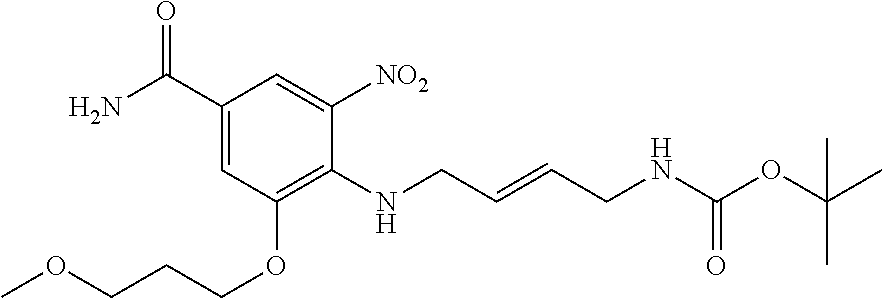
C1(C(N)=O)=CC(OCCCOC)=C(NCC=CCNC(OC(C)(C)C)=O)C([NO2])=C1
